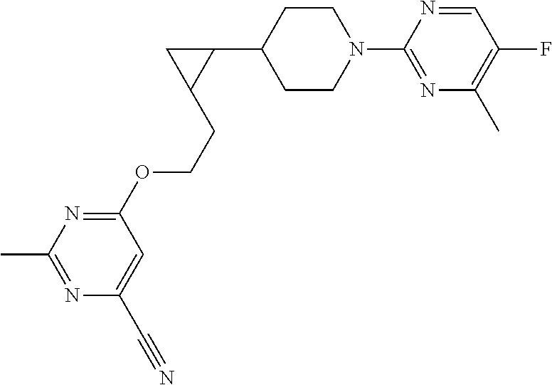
C1CN(C2=NC(C)=C(F)C=N2)CCC1C1CC1CCOC1=NC(C)=NC(C#N)=C1
